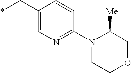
C1(C*)=CN=C(N2CCOCC2[Me])C=C1
